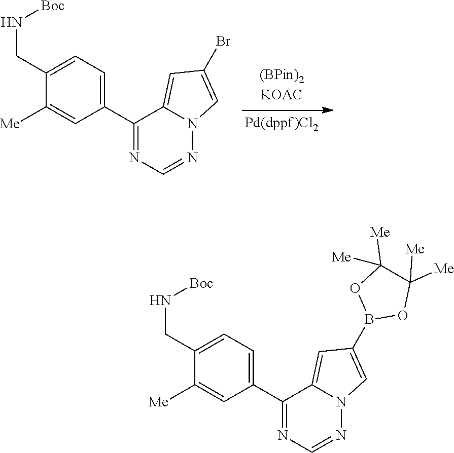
C1(C2=NC=NN3C2=CC(Br)=C3)=CC=C(CN[Boc])C([Me])=C1.C1(C2=NC=NN3C2=CC(B2OC([Me])([Me])C([Me])([Me])O2)=C3)=CC=C(CN[Boc])C([Me])=C1
